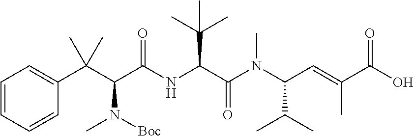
C1=CC=CC(C(C(C(NC(C(N(C(C=C(C(O)=O)C)C(C)C)C)=O)C(C)(C)C)=O)N([Boc])C)(C)C)=C1
